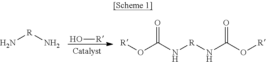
O[R].N[R]N.[R]OC(N[R]NC(O[R])=O)=O
